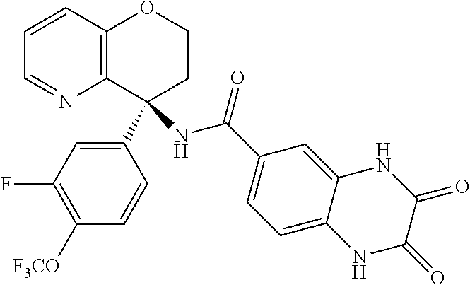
C1=CC2=C(N=C1)C(C1=CC(F)=C([F3CO])C=C1)(NC(C1=CC=C3C(=C1)NC(=O)C(=O)N3)=O)CCO2
